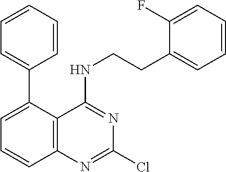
C1(C2=CC=CC3=C2C(NCCC2=CC=CC=C2F)=NC(Cl)=N3)=CC=CC=C1
